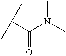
CC(C)C(=O)N(C)C
